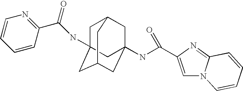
C1C2CC3(NC(=O)C4=CN5C(=N4)C=CC=C5)CC(CC1(NC(C1=NC=CC=C1)=O)C3)C2
